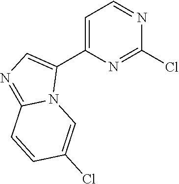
C1=C(C2=CN=C3N2C=C(Cl)C=C3)N=C(Cl)N=C1
